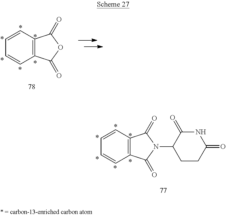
C12=C(C=CC=C1)C(=O)OC2=O.C12=C(C=CC=C1)C(=O)N(C1CCC(=O)NC1=O)C2=O
